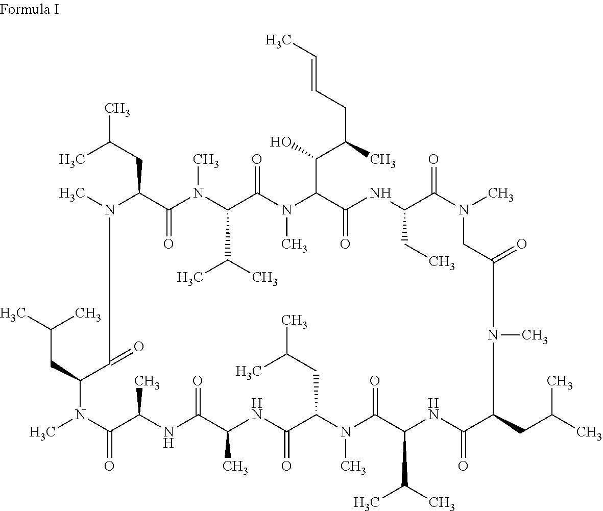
CC(CC1C(=O)N(C)C(C(C)C)C(=O)N(C)C(C(C(CC=CC)C)O)C(=O)NC(CC)C(=O)N(C)CC(=O)N(C)C(CC(C)C)C(=O)NC(C(C)C)C(=O)N(C)C(CC(C)C)C(=O)NC(C)C(=O)NC(C)C(=O)N(C)C(CC(C)C)C(=O)N1C)C
